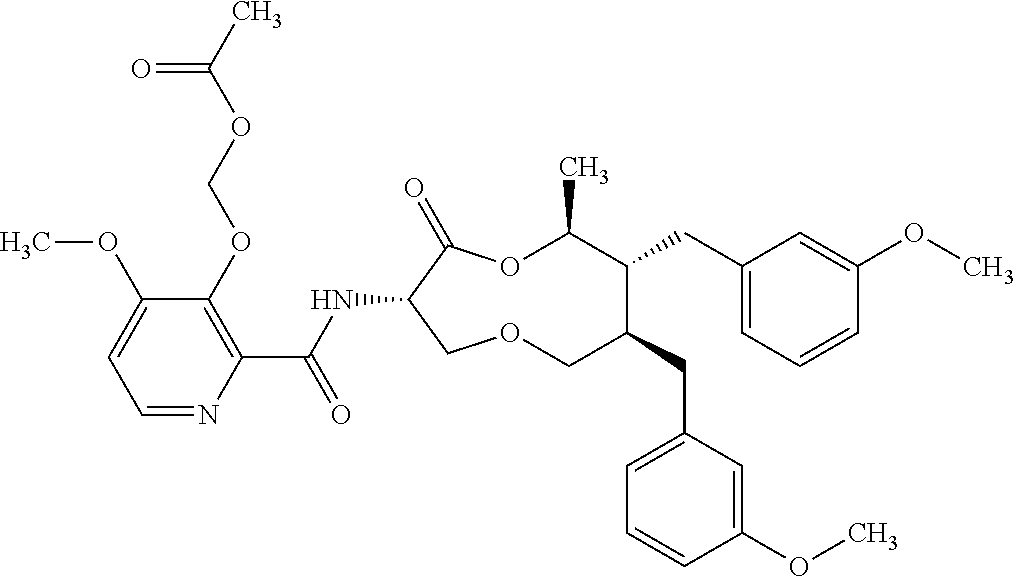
C1(OCOC(C)=O)=C(C(NC2C(=O)OC(C)C(CC3=CC=CC(OC)=C3)C(CC3=CC=CC(OC)=C3)COC2)=O)N=CC=C1OC
